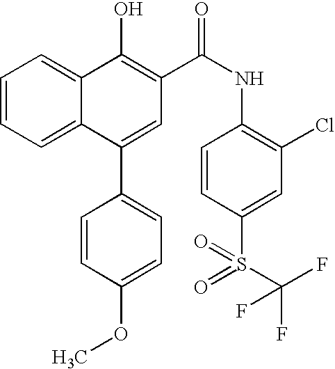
C12=CC=CC=C1C(O)=C(C(NC1=C(Cl)C=C(S(=O)(=O)C(F)(F)F)C=C1)=O)C=C2C1=CC=C(OC)C=C1
